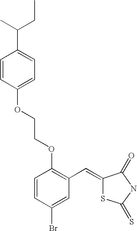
C1=CC(OCCOC2=C(C=C3SC(=S)NC3=O)C=C(Br)C=C2)=CC=C1C(C)CC
